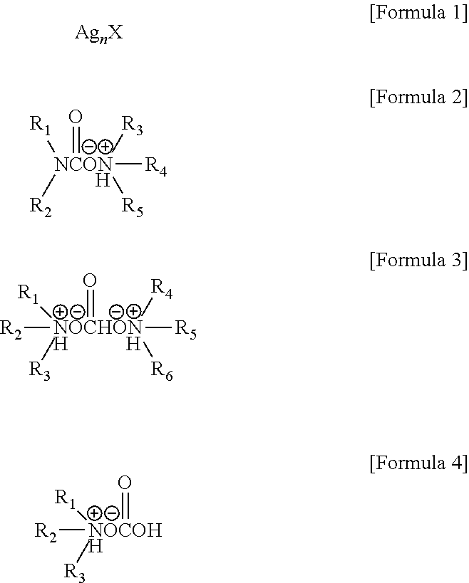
[R2][NOCOH]([R3])(=O)[R1].[H].[R2][NOCHON              H]([R3])([R5])([R4])([R6])(=O)[R1].[H].[AgnX].[NCON        H]([R1])([R2])([R4])([R3])([R5])=O
